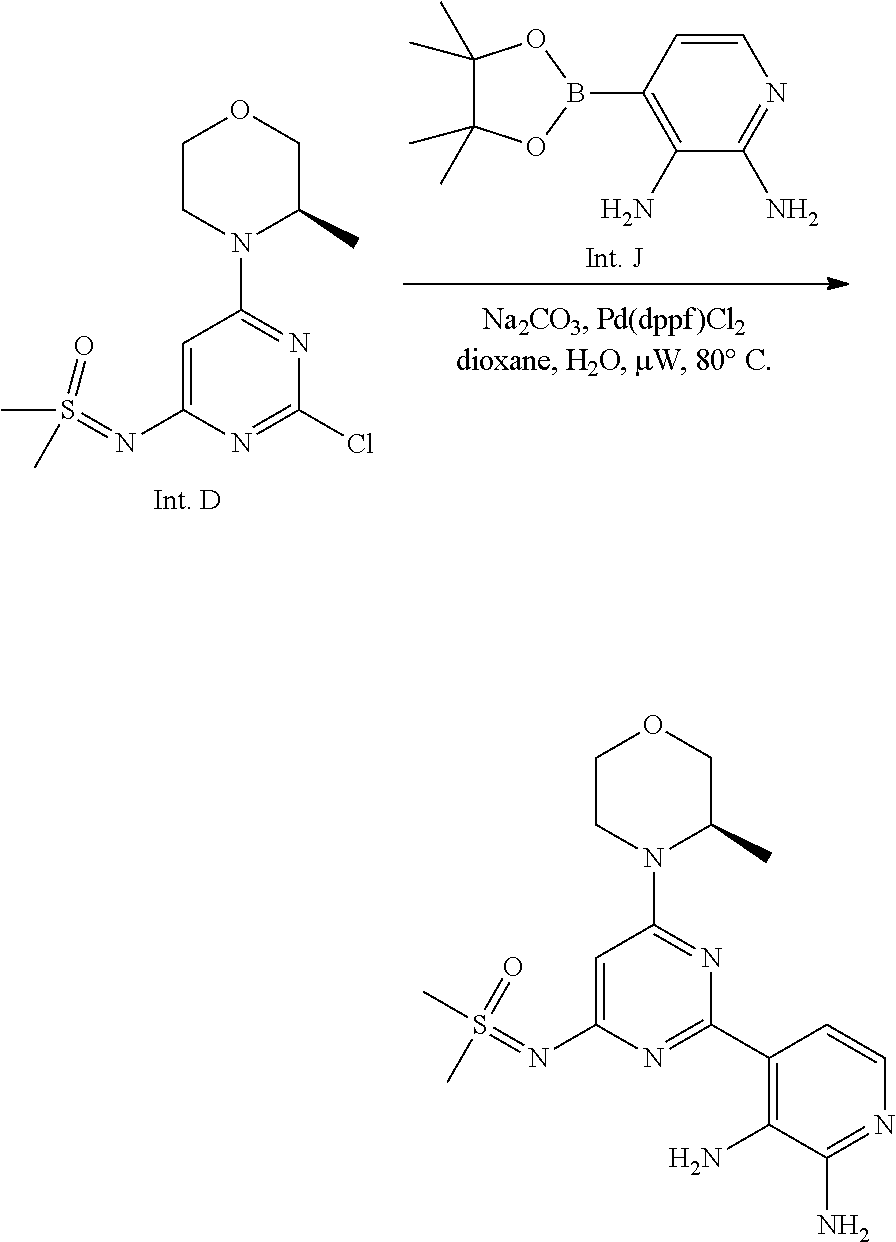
C1(C)(C)C(C)(C)OB(C2=C(N)C(N)=NC=C2)O1.C1CN(C2=NC(Cl)=NC(N=S(C)(=O)C)=C2)C(C)CO1.C1CN(C2=NC(C3=C(N)C(N)=NC=C3)=NC(N=S(C)(=O)C)=C2)C(C)CO1
